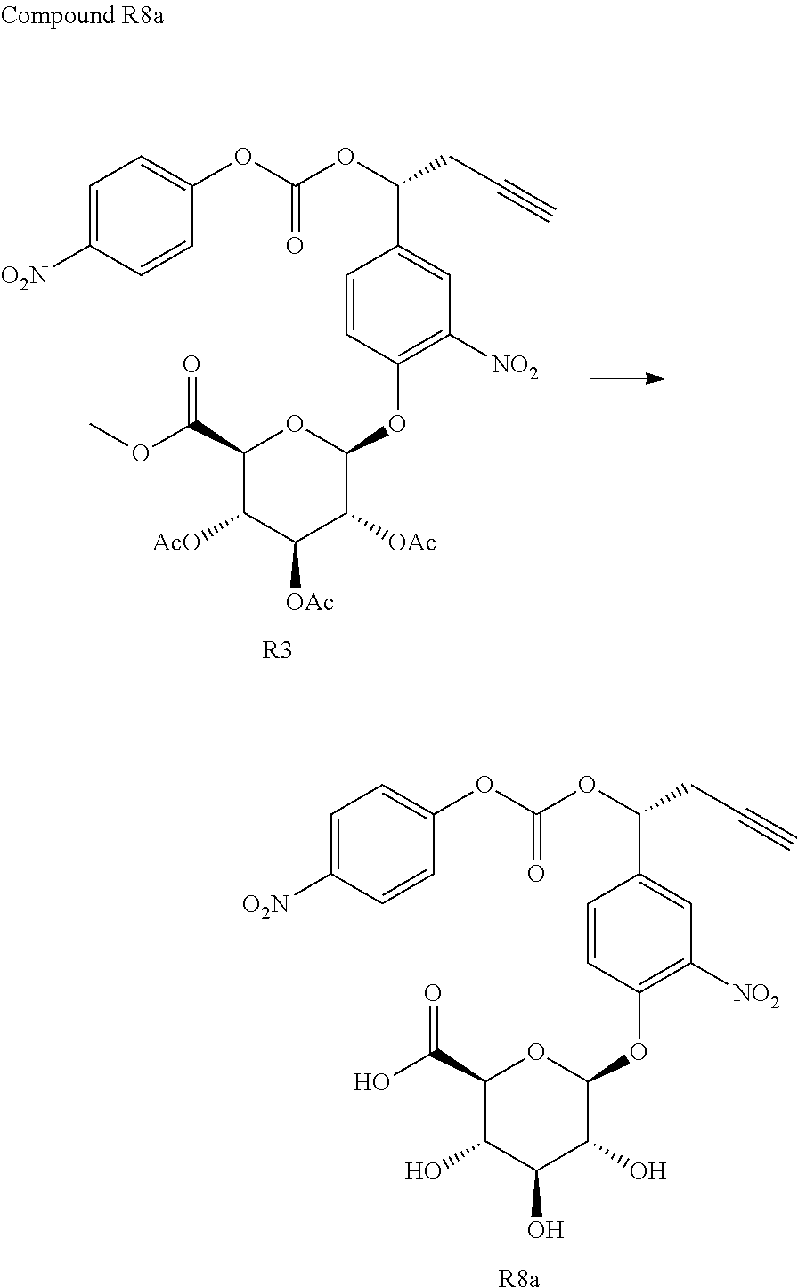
C1=C([O2N])C=CC(OC(OC(CC#C)C2=CC([NO2])=C(OC3OC(C(OC)=O)C([AcO])C([OAc])C3[OAc])C=C2)=O)=C1.[R3].C1=C([O2N])C=CC(OC(OC(CC#C)C2=CC([NO2])=C(OC3OC(C(O)=O)C(O)C(O)C3O)C=C2)=O)=C1.[R8a]
